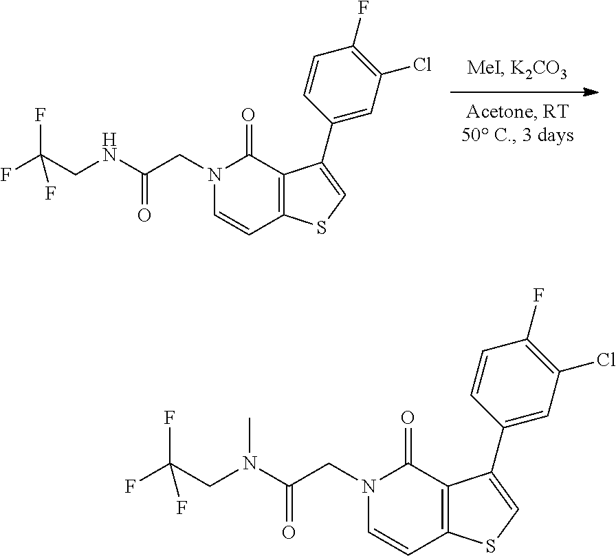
N1(CC(NCC(F)(F)F)=O)C=CC2=C(C1=O)C(C1=CC(Cl)=C(F)C=C1)=CS2.N1(CC(N(CC(F)(F)F)C)=O)C=CC2=C(C1=O)C(C1=CC(Cl)=C(F)C=C1)=CS2
